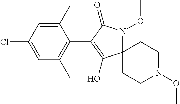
C1(C)=CC(Cl)=CC(C)=C1C1=C(O)C2(N(OC)C1=O)CCN(OC)CC2
